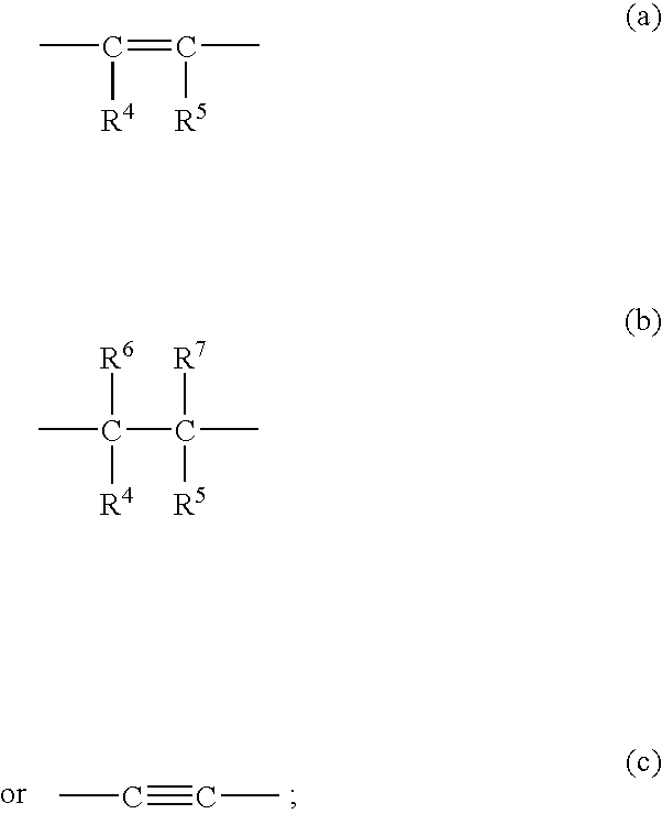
CC#CC.CC(=C(C)[R5])[R4].CC([R6])([R4])C([R7])([R5])C
